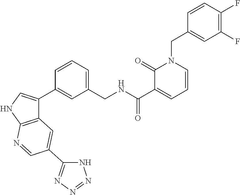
C1=CC(F)=C(F)C=C1CN1C(=O)C(C(NCC2=CC=CC(C3=CNC4=C3C=C(C3=NN=NN3)C=N4)=C2)=O)=CC=C1
